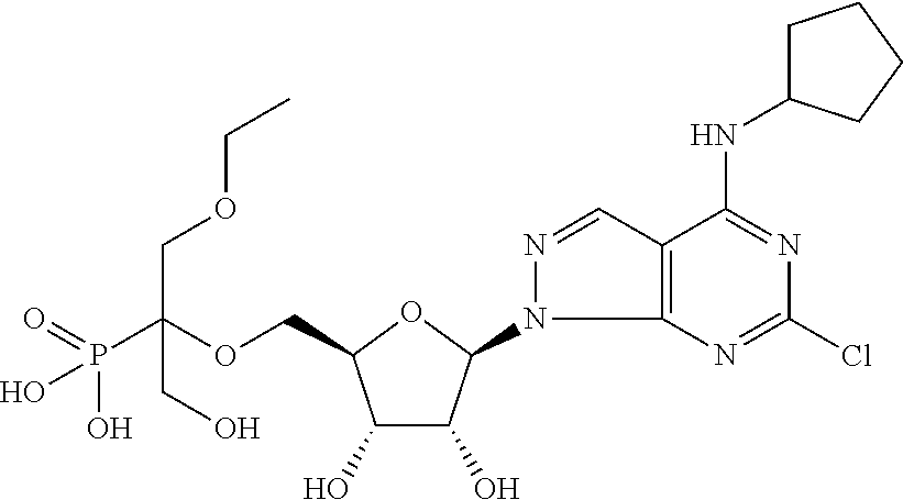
OP(C(OCC1C(O)C(O)C(N2C3=C(C=N2)C(NC2CCCC2)=NC(Cl)=N3)O1)(COCC)CO)(=O)O
